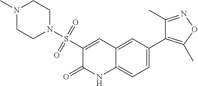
C1(S(N2CCN(C)CC2)(=O)=O)=CC2=CC(C3=C(C)ON=C3C)=CC=C2NC1=O
